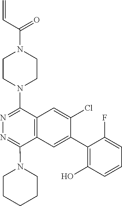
C=CC(N1CCN(C2=NN=C(N3CCCCC3)C3=C2C=C(Cl)C(C2=C(O)C=CC=C2F)=C3)CC1)=O
